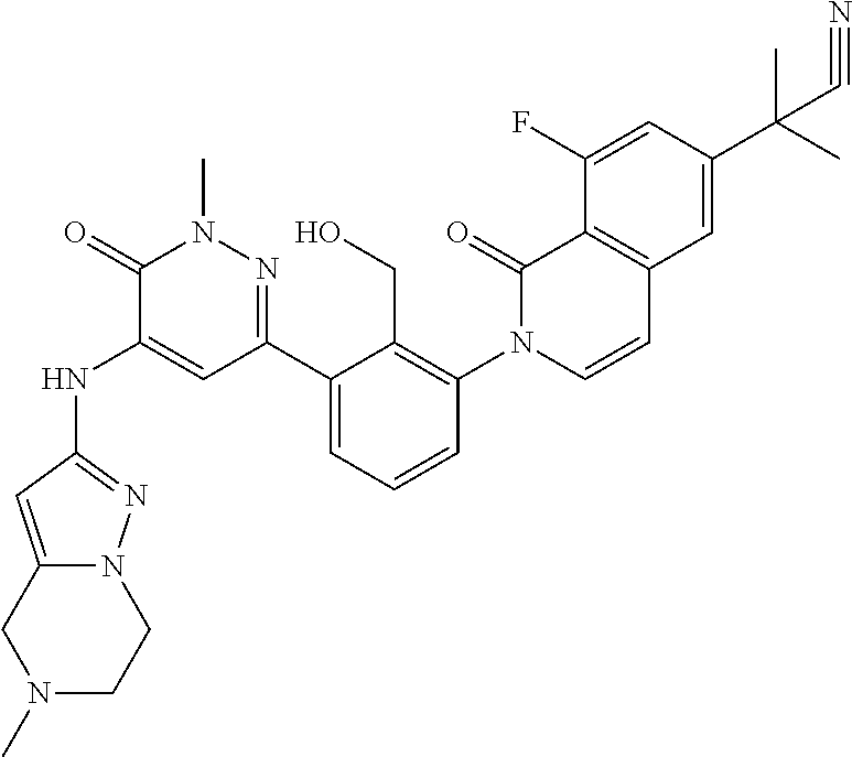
N(C1=CC(C2=CC=CC(N3C=CC4=C(C3=O)C(F)=CC(C(C)(C)C#N)=C4)=C2CO)=NN(C)C1=O)C1=NN2CCN(C)CC2=C1
